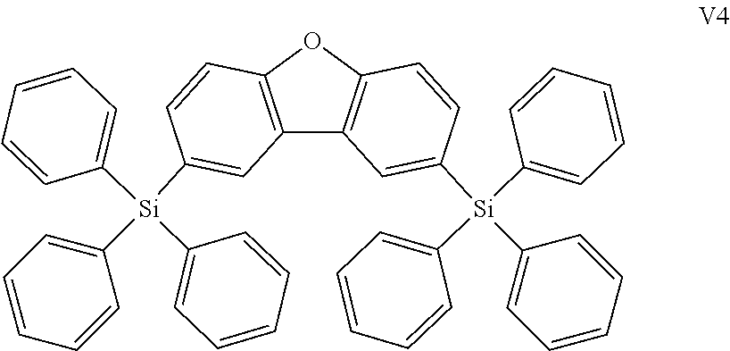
C12=C(OC3=C1C=C([Si](C1=CC=CC=C1)(C1=CC=CC=C1)C1=CC=CC=C1)C=C3)C=CC([Si](C1=CC=CC=C1)(C1=CC=CC=C1)C1=CC=CC=C1)=C2
